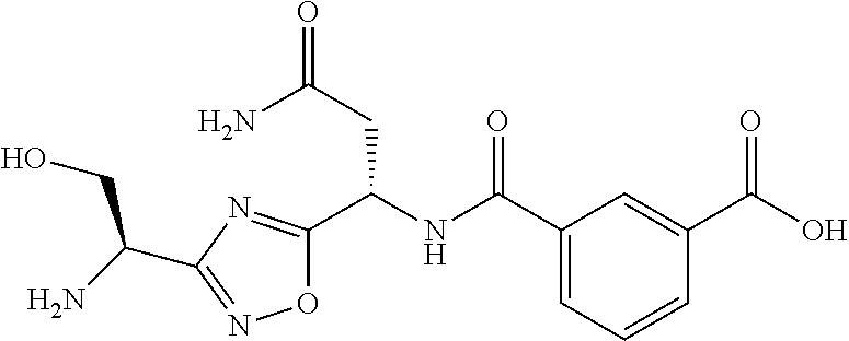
O1C(C(NC(=O)C2=CC=CC(C(=O)O)=C2)CC(N)=O)=NC(C(CO)N)=N1
